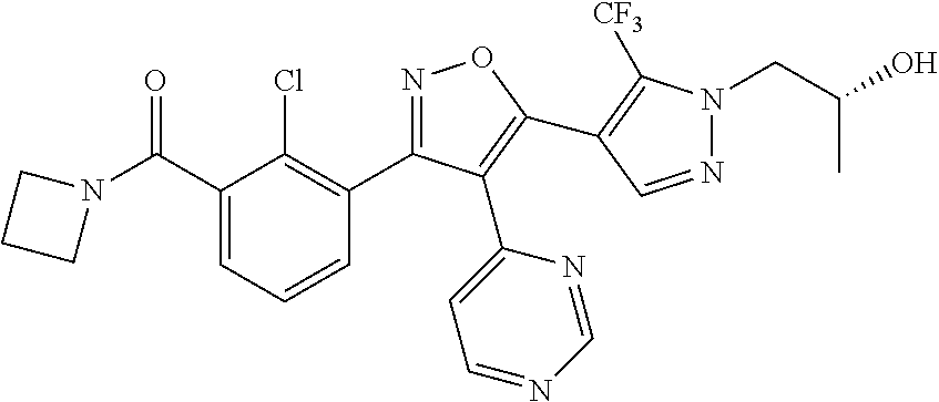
N1=CN=CC=C1C1=C(C2=C([CF3])N(CC(C)O)N=C2)ON=C1C1=C(Cl)C(C(N2CCC2)=O)=CC=C1
